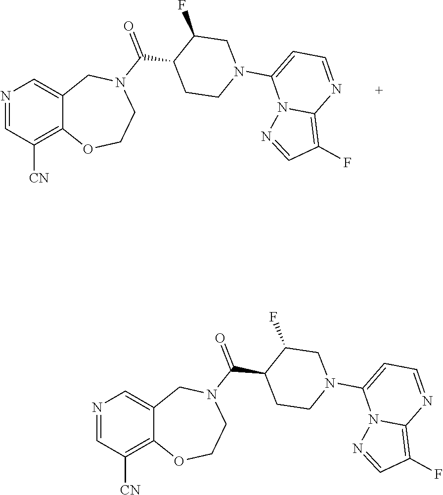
C1=NC=C2C(=C1[CN])OCCN(C(C1CCN(C3=CC=NC4=C(F)C=NN34)CC1F)=O)C2.C1=NC=C2C(=C1[CN])OCCN(C(C1CCN(C3=CC=NC4=C(F)C=NN34)CC1F)=O)C2
